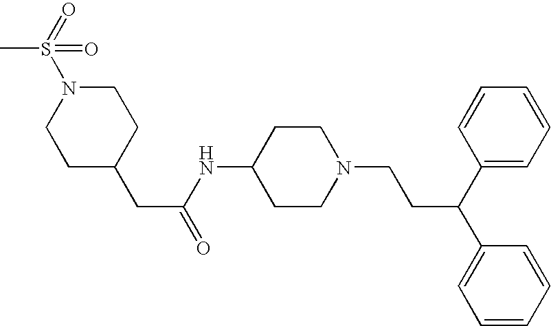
N(C1CCN(CCC(C2=CC=CC=C2)C2=CC=CC=C2)CC1)C(CC1CCN(S(=O)(C)=O)CC1)=O
